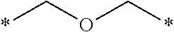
C(OC*)*
